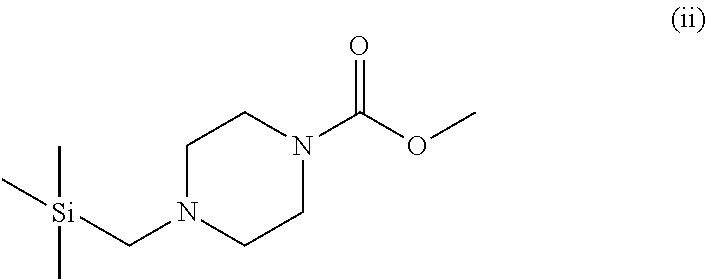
C1N(C[Si](C)(C)C)CCN(C(OC)=O)C1
